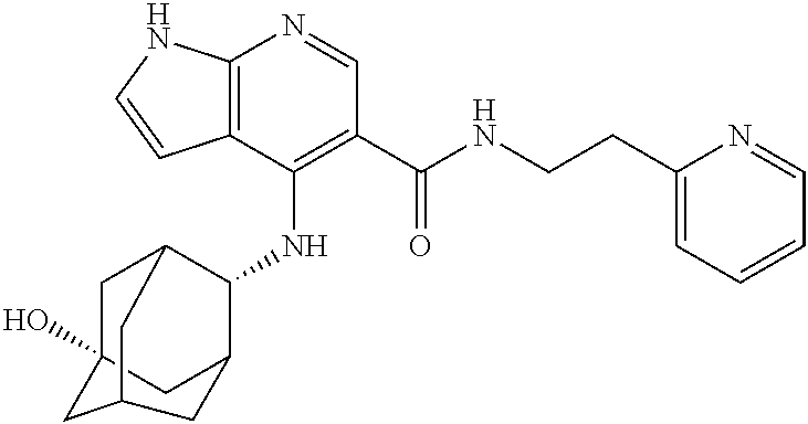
C12=C(C(NC3C4CC5(O)CC3CC(C5)C4)=C(C(NCCC3=CC=CC=N3)=O)C=N1)C=CN2
